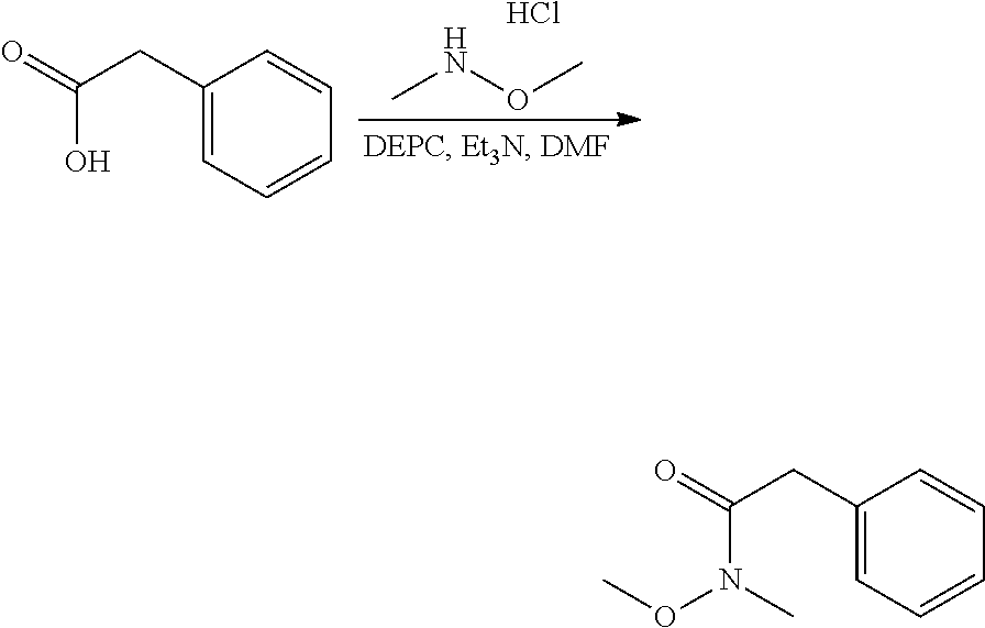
CNOC.Cl.C1(CC(=O)O)=CC=CC=C1.C1(CC(=O)N(C)OC)=CC=CC=C1
